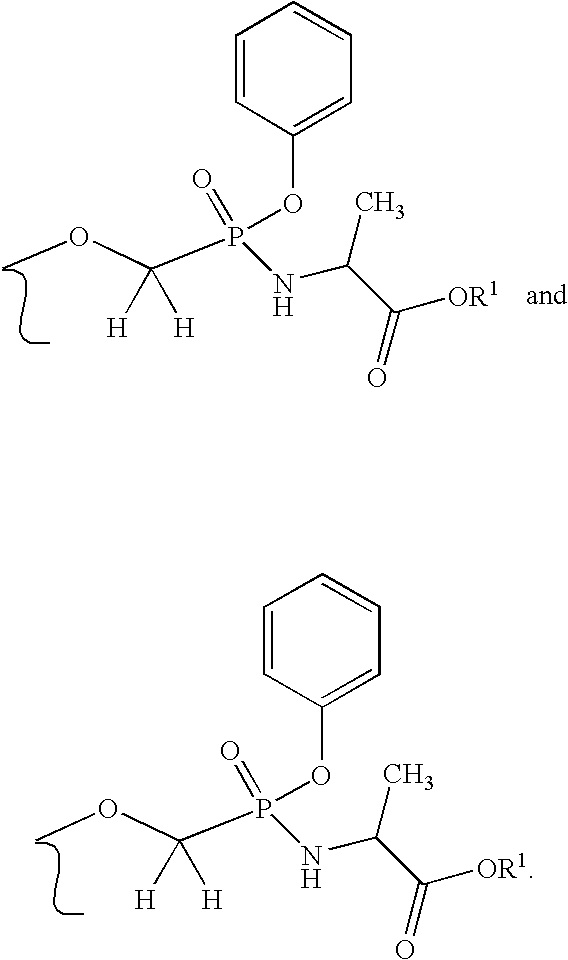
COC(P(=O)(OC1=CC=CC=C1)NC(C([OR1])=O)C)([H])[H].COC(P(=O)(OC1=CC=CC=C1)NC(C([OR1])=O)C)([H])[H]
